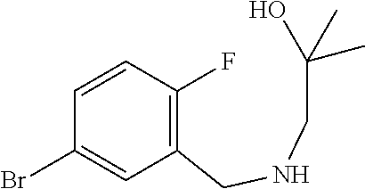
C1=CC(F)=C(CNCC(O)(C)C)C=C1Br
